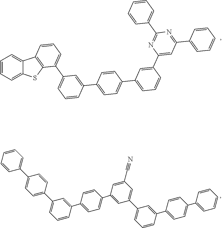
C1(C2=NC(C3=CC=CC=C3)=NC(C3=CC(C4=CC=C(C5=CC(C6=CC=CC7=C6SC6=CC=CC=C76)=CC=C5)C=C4)=CC=C3)=C2)=CC=CC=C1.C1(C2=CC(C3=CC=C(C4=CC=CC=C4)C=C3)=CC=C2)=CC=C(C2=CC(C3=CC=CC(C4=CC=C(C5=CC=CC=C5)C=C4)=C3)=CC(C#N)=C2)C=C1
